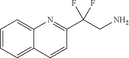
C1=CC=C2C(=C1)N=C(C(CN)(F)F)C=C2
